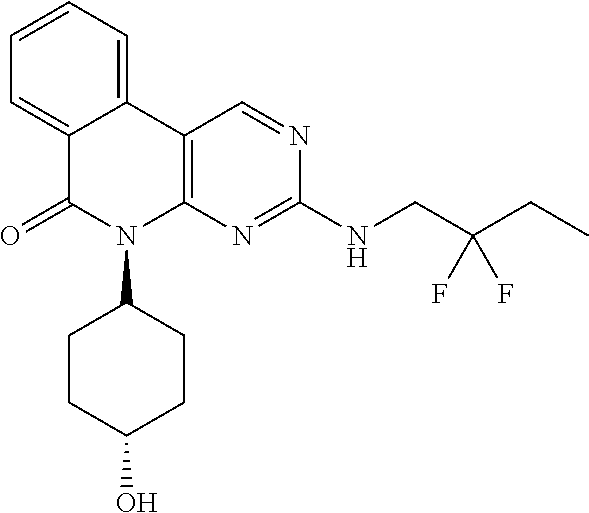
C12=CC=CC=C1C1=C(N(C3CCC(O)CC3)C2=O)N=C(NCC(CC)(F)F)N=C1
